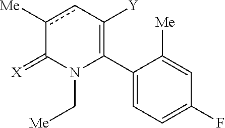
C1(C2=C([Y])cc([Me])C(=[X])N2C[Me])=CC=C(F)C=C1[Me]
